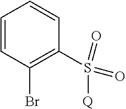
C1=CC(Br)=C(S(=O)(=O)[Q])C=C1
